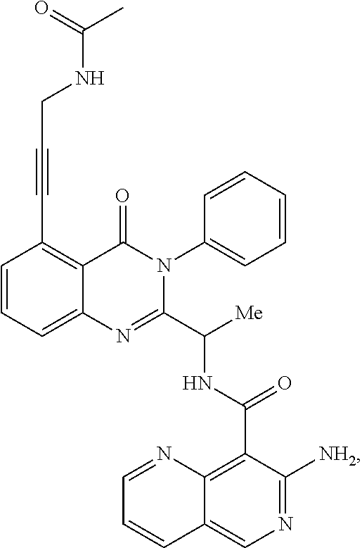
C1=CC=C2C(=C1C#CCNC(C)=O)C(=O)N(C1=CC=CC=C1)C(C([Me])NC(C1=C3C(=CN=C1[NH2])C=CC=N3)=O)=N2
